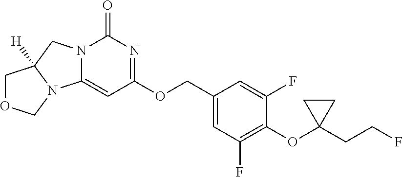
C1(=O)N2C(=CC(OCC3=CC(F)=C(OC4(CCF)CC4)C(F)=C3)=N1)N1C([H])(C2)COC1
